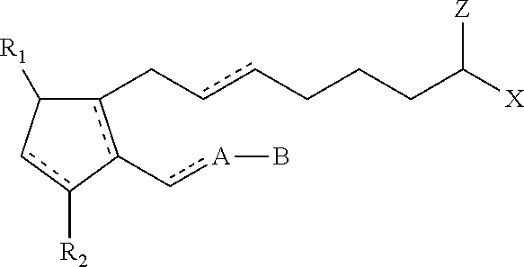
c1(CccCCCC([X])[Z])c(-c[A]B)-c([R2])cC1[R1]
